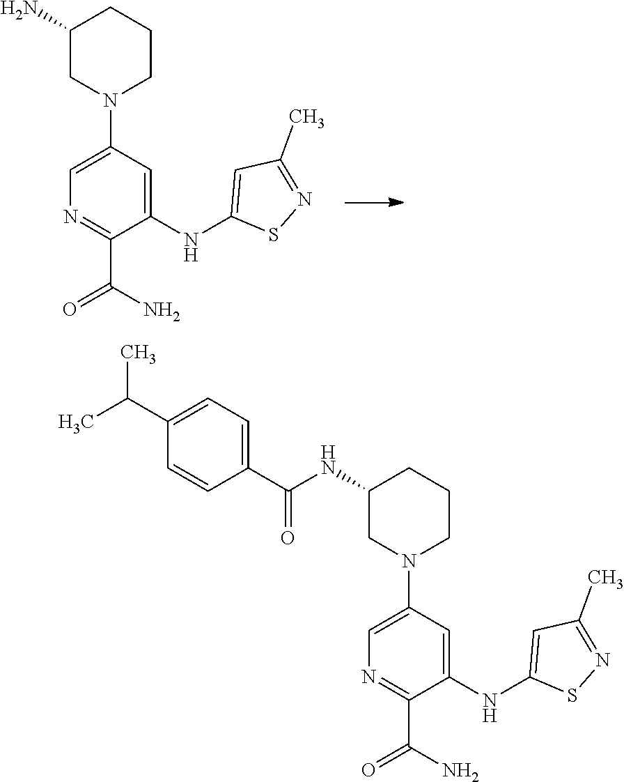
C1(N)CN(C2=CN=C(C(=O)N)C(NC3=CC(C)=NS3)=C2)CCC1.C1(NC(C2=CC=C(C(C)C)C=C2)=O)CN(C2=CN=C(C(=O)N)C(NC3=CC(C)=NS3)=C2)CCC1
